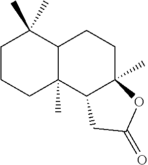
C1CCC2(C)C(C1(C)C)CCC1(C)C2CC(=O)O1
